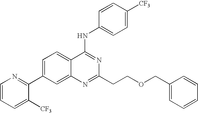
C1=CC=C([CF3])C(C2=CC=C3C(=C2)N=C(CCOCC2=CC=CC=C2)N=C3NC2=CC=C([CF3])C=C2)=N1
